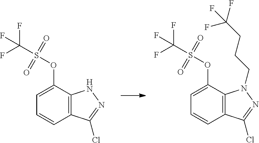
C12=C(C(OS(C(F)(F)F)(=O)=O)=CC=C1)NN=C2Cl.C12=C(C(OS(C(F)(F)F)(=O)=O)=CC=C1)N(CCCC(F)(F)F)N=C2Cl
